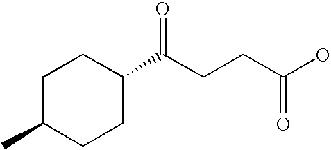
C1C(C)CCC(C(CCC(O)=O)=O)C1
